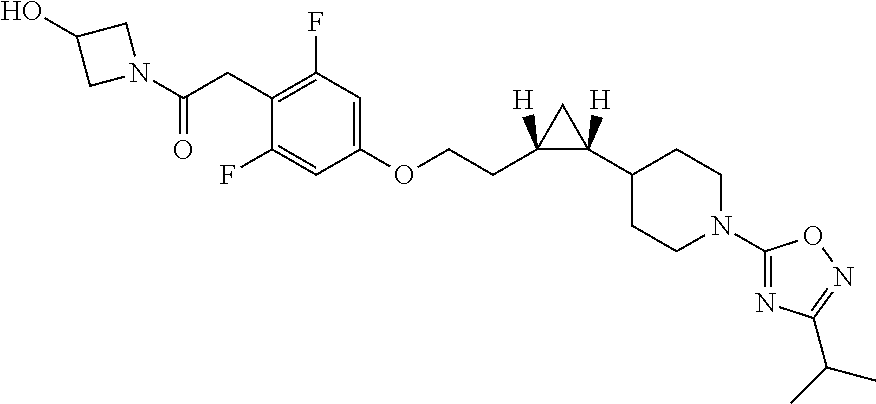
C1(OCCC2([H])C(C3CCN(C4=NC(C(C)C)=NO4)CC3)([H])C2)=CC(F)=C(CC(N2CC(O)C2)=O)C(F)=C1
